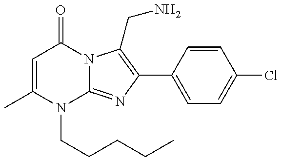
C1=C(C)N(CCCCC)C2=NC(C3=CC=C(Cl)C=C3)=C(CN)N2C1=O
